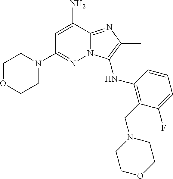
NC1=CC(N2CCOCC2)=NN2C1=NC(C)=C2NC1=C(CN2CCOCC2)C(F)=CC=C1
